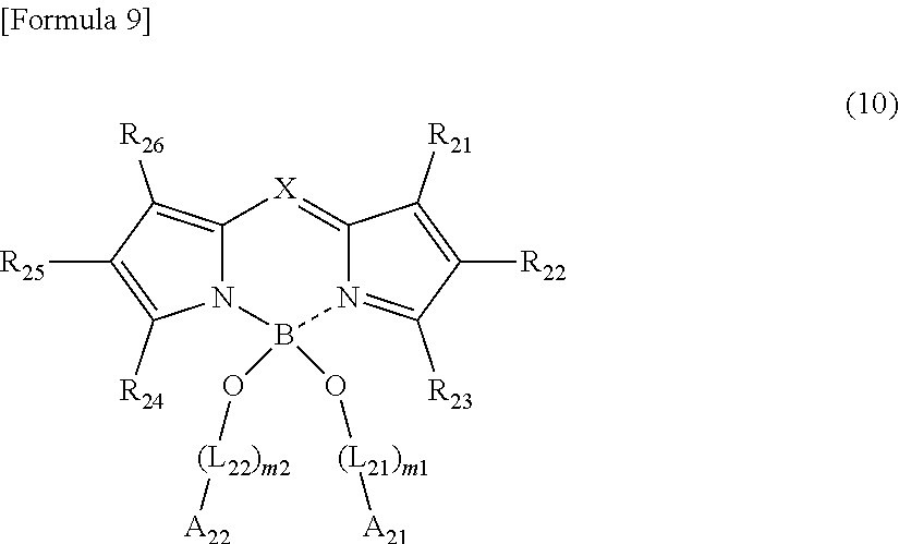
C12=C([R26])C([R25])=C([R24])N1B(O[(L22)m2][A22])(O[(L21)m1][A21])N1=C([R23])C([R22])=C([R21])C1=[X]2
